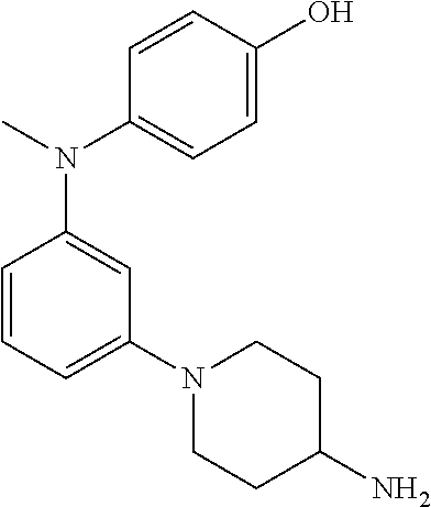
CN(C1=CC=C(O)C=C1)C1=CC(N2CCC(N)CC2)=CC=C1
